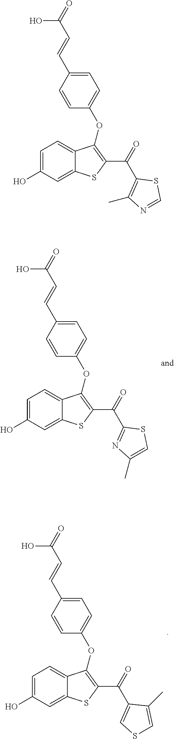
C1=C(O)C=C2C(=C1)C(OC1=CC=C(C=CC(=O)O)C=C1)=C(C(C1=C(C)N=CS1)=O)S2.C1=C(O)C=C2C(=C1)C(OC1=CC=C(C=CC(=O)O)C=C1)=C(C(C1=NC(C)=CS1)=O)S2.C1=C(O)C=C2C(=C1)C(OC1=CC=C(C=CC(=O)O)C=C1)=C(C(C1=CSC=C1C)=O)S2
